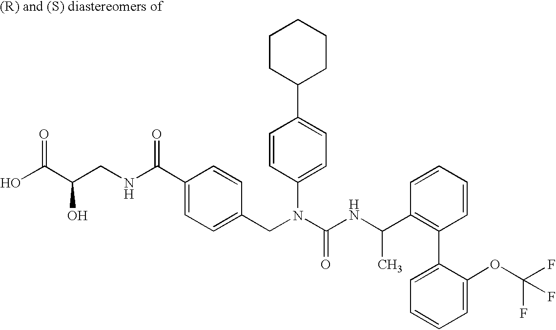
OC(C(CNC(C1=CC=C(CN(C(NC(C2=C(C3=CC=CC=C3OC(F)(F)F)C=CC=C2)C)=O)C2=CC=C(C3CCCCC3)C=C2)C=C1)=O)O)=O
